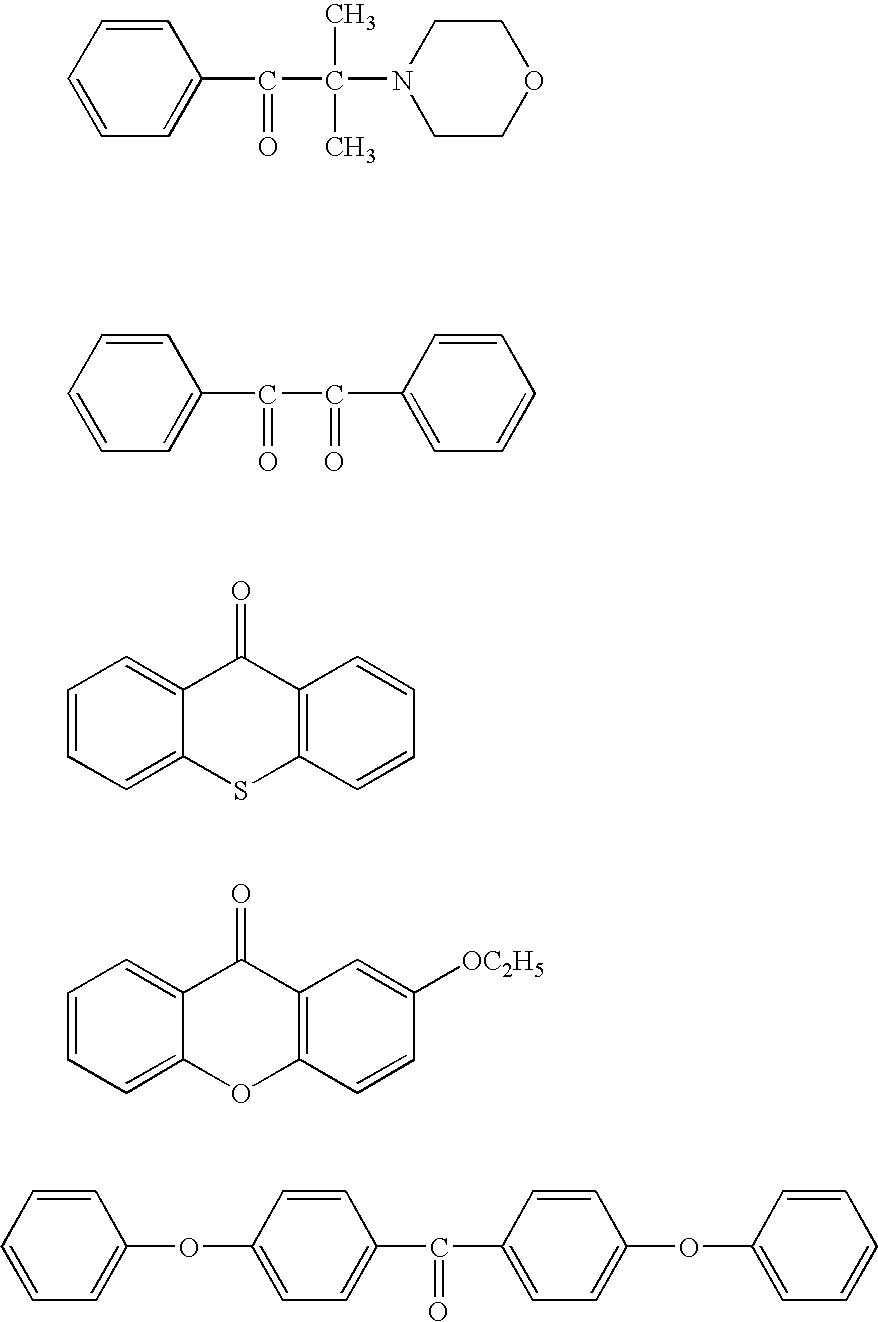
C1=CC=C(C(=O)C(C)(C)N2CCOCC2)C=C1.C1=CC=C(C(=O)C(C2=CC=CC=C2)=O)C=C1.C1=CC=C2C(=C1)C(=O)C1=C(S2)C=CC=C1.C1=CC=C2C(=C1)C(=O)C1=C(O2)C=CC([OC2H5])=C1.C1=CC=C(OC2=CC=C(C(=O)C3=CC=C(OC4=CC=CC=C4)C=C3)C=C2)C=C1
